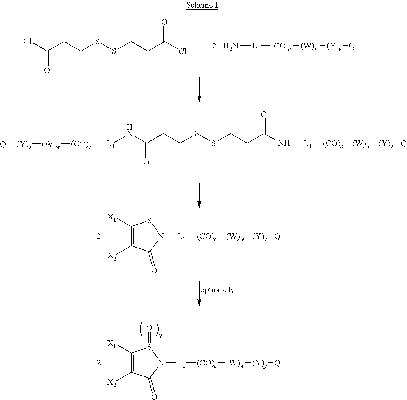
N[L1][(CO)c][(W)w][(Y)y][Q].ClC(CCSSCCC(Cl)=O)=O.N(C(CCSSCCC(N[L1][(CO)c][(W)w][(Y)y][Q])=O)=O)[L1][(CO)c][(W)w][(Y)y][Q].N1([L1][(CO)c][(W)w][(Y)y][Q])SC([X1])=C([X2])C1=O.N1([L1][(CO)c][(W)w][(Y)y][Q])S(=O)C([X1])=C([X2])C1=O
